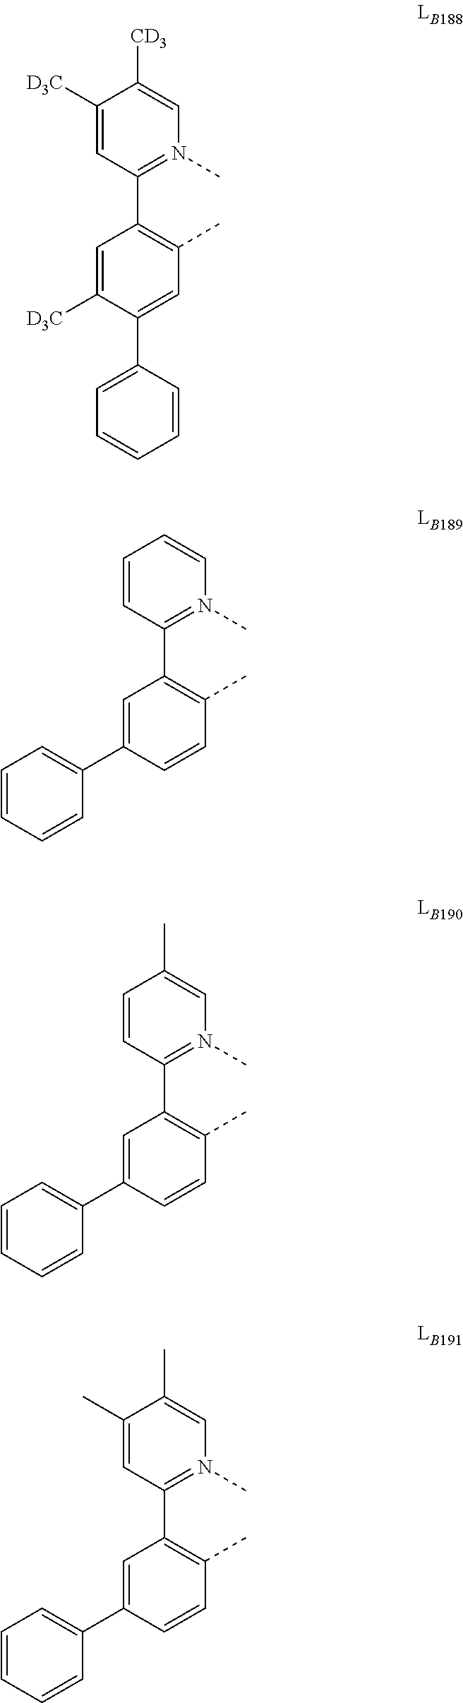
C1=CN(C)=C(C2=C(C)C=CC(C3=CC=CC=C3)=C2)C=C1.C1(C)=CN(C)=C(C2=C(C)C=CC(C3=CC=CC=C3)=C2)C=C1.C1(C)=CN(C)=C(C2=C(C)C=CC(C3=CC=CC=C3)=C2)C=C1C.C1([CD3])=CN(C)=C(C2=C(C)C=C(C3=CC=CC=C3)C([D3C])=C2)C=C1[D3C]
